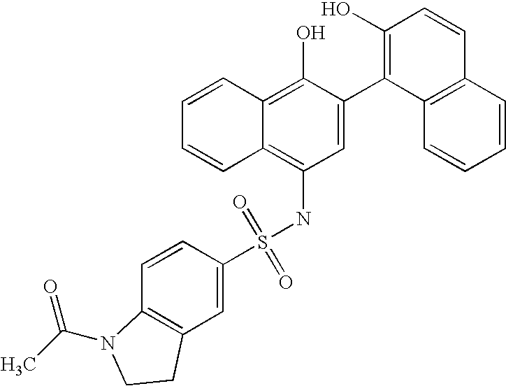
S(NC1=C2C(=C(O)C(C3=C(O)C=CC4=C3C=CC=C4)=C1)C=CC=C2)(=O)(=O)C1=CC2=C(C=C1)N(C(=O)C)CC2
